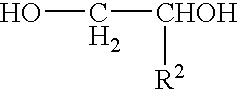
OC[CHOH][R2]
